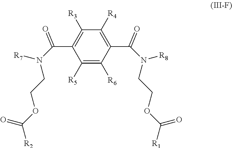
C1([R3])=C(C(N(CCOC([R2])=O)[R7])=O)C([R5])=C([R6])C(C(N(CCOC([R1])=O)[R8])=O)=C1[R4]
